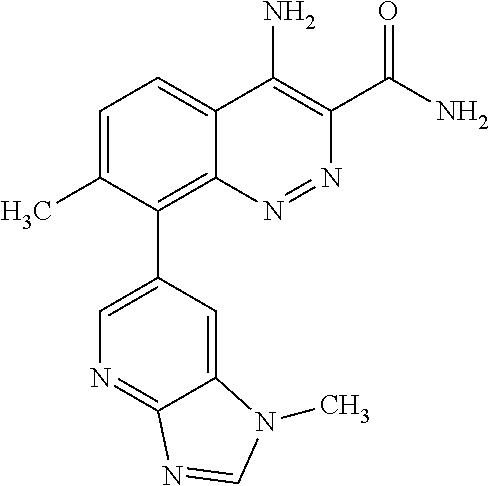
C1=C(C)C(C2=CN=C3C(=C2)N(C)C=N3)=C2C(=C1)C(N)=C(C(N)=O)N=N2
